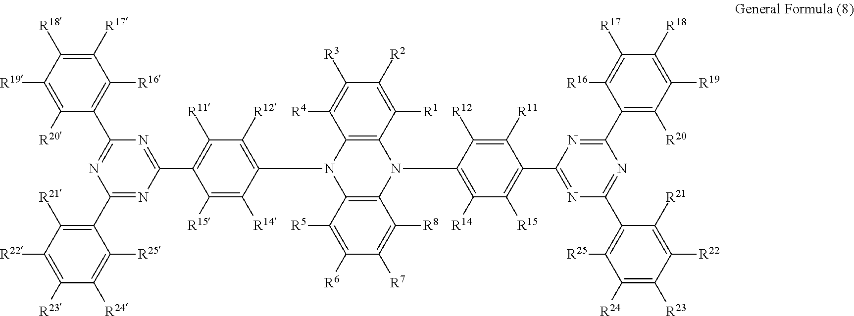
N1=C(C2=C([R15])C([R14])=C(N3C4=C(C([R5])=C([R6])C([R7])=C4[R8])N(C4=C([R12])C([R11])=C(C5=NC(C6=C([R16])C([R17])=C([R18])C([R19])=C6[R20])=NC(C6=C([R21])C([R22])=C([R23])C([R24])=C6[R25])=N5)C([R15])=C4[R14])C4=C3C([R1])=C([R2])C([R3])=C4[R4])C([R12])=C2[R11])N=C(C2=C([R20])C([R19])=C([R18])C([R17])=C2[R16])N=C1C1=C([R25])C([R24])=C([R23])C([R22])=C1[R21]
